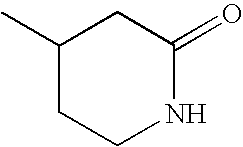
C1(C)CCNC(=O)C1
